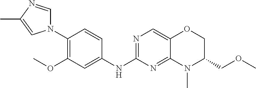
N1(C2=C(OC)C=C(NC3=NC=C4C(=N3)N(C)C(COC)CO4)C=C2)C=NC(C)=C1
